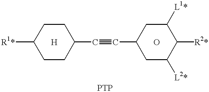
[R1*]C1CCC(C#CC2CC([L2*])C([R2*])C([L1*])C2)CC1.[H].O
